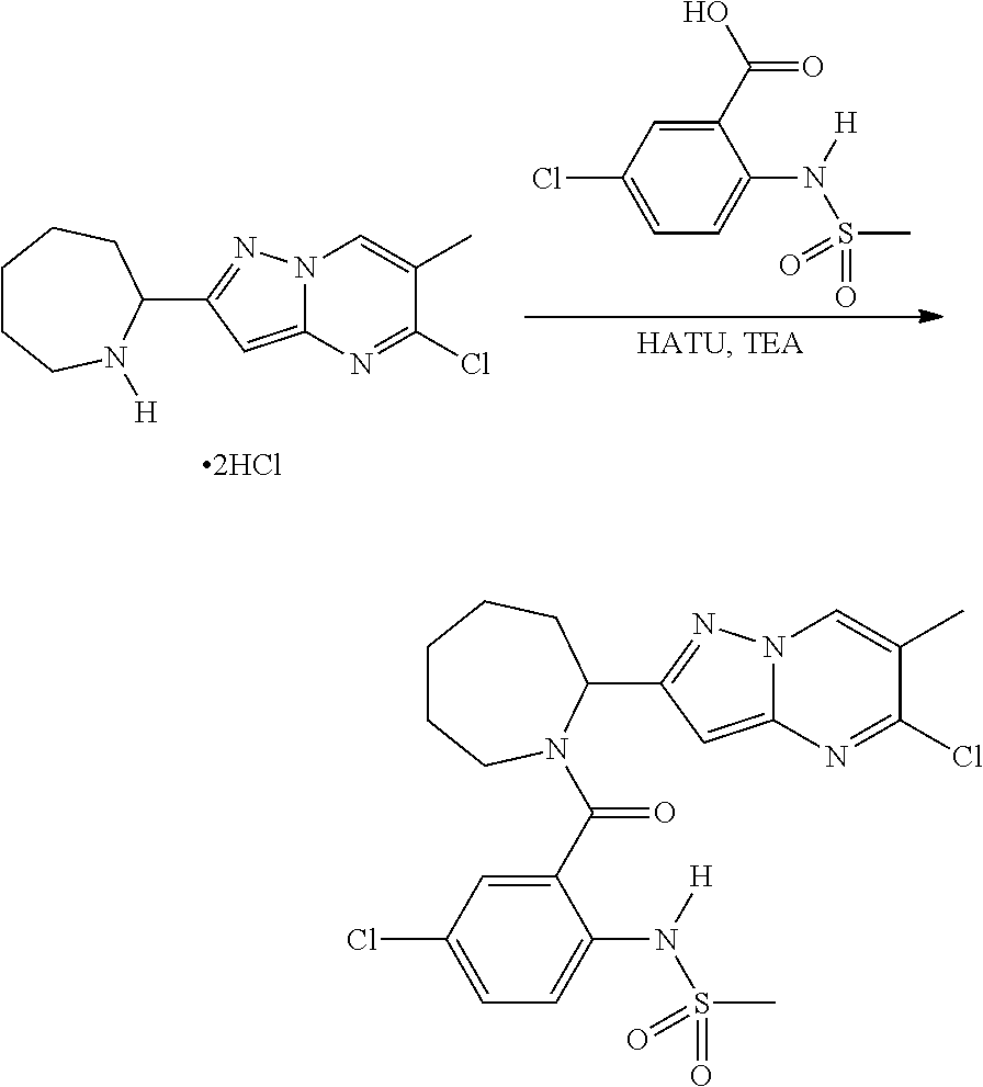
C1CCN([H])C(C2=NN3C(=C2)N=C(Cl)C(C)=C3)CC1.C1(Cl)=CC=C(N([H])S(C)(=O)=O)C(C(O)=O)=C1.C1CCN(C(C2=CC(Cl)=CC=C2N([H])S(C)(=O)=O)=O)C(C2=NN3C(=C2)N=C(Cl)C(C)=C3)CC1
